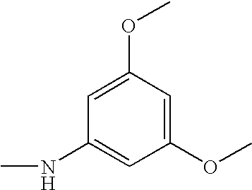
CNC1=CC(OC)=CC(OC)=C1
